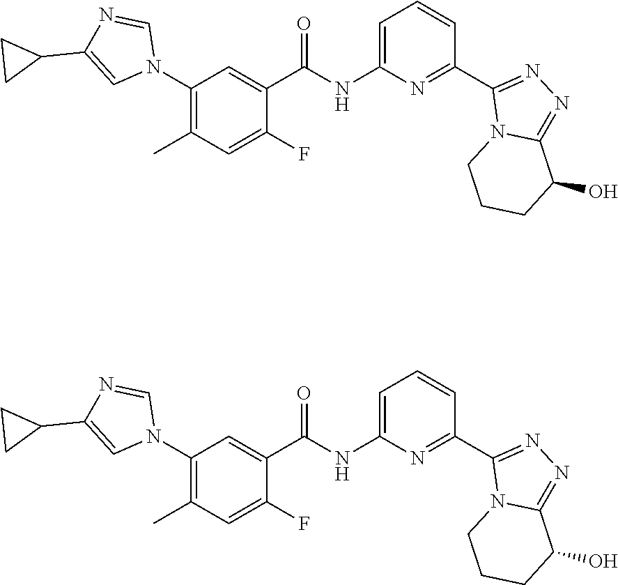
C1(N2C=NC(C3CC3)=C2)=C(C)C=C(F)C(C(NC2=CC=CC(C3=NN=C4N3CCCC4O)=N2)=O)=C1.C1(N2C=NC(C3CC3)=C2)=C(C)C=C(F)C(C(NC2=CC=CC(C3=NN=C4N3CCCC4O)=N2)=O)=C1
